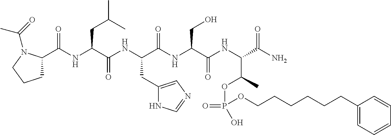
C1C(C(NC(C(NC(C(NC(C(NC(C(N)=O)C(C)OP(=O)(O)OCCCCCCC2=CC=CC=C2)=O)CO)=O)CC2=CN=CN2)=O)CC(C)C)=O)N(C(=O)C)CC1
